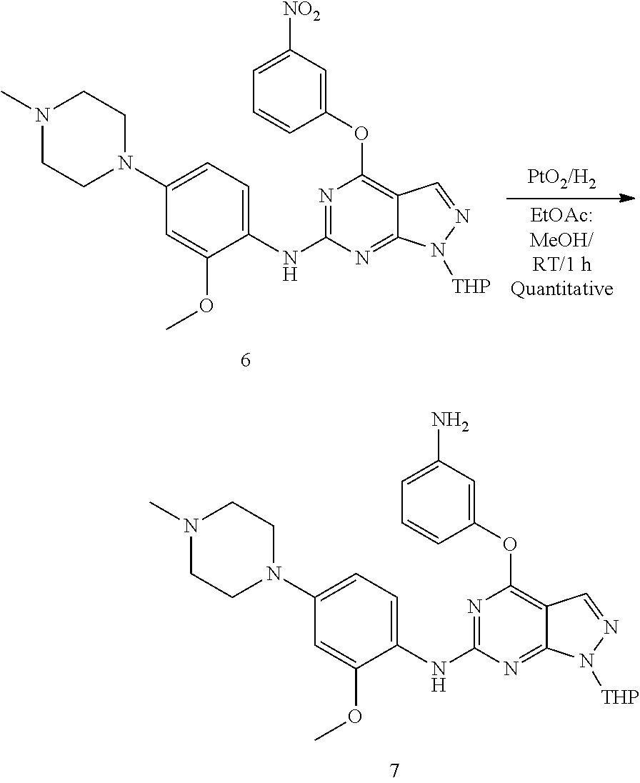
N1=C(NC2=CC=C(N3CCN(C)CC3)C=C2OC)N=C2C(=C1OC1=CC(N)=CC=C1)C=NN2[THP].N1=C(NC2=CC=C(N3CCN(C)CC3)C=C2OC)N=C2C(=C1OC1=CC([NO2])=CC=C1)C=NN2[THP]
